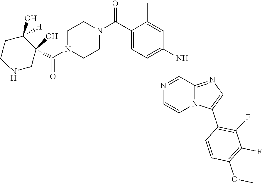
O=C(N1CCN(C(C2(O)C(O)([H])CCNC2)=O)CC1)C1=CC=C(NC2=NC=CN3C2=NC=C3C2=C(F)C(F)=C(OC)C=C2)C=C1C
